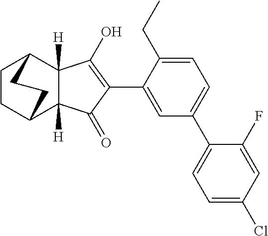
C1(=O)C(C2=CC(C3=CC=C(Cl)C=C3F)=CC=C2CC)=C(O)C2([H])C1([H])C1CCC2CC1
